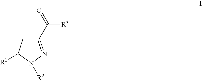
C1C([R1])N([R2])N=C1C(=O)[R3]
